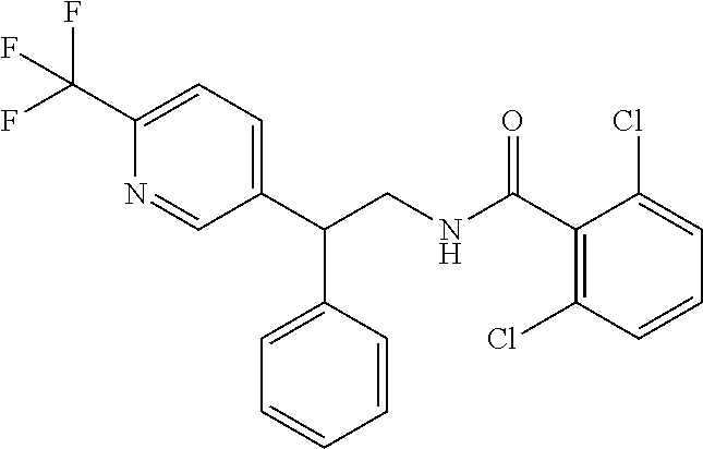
C1(C(NCC(C2=CC=C(C(F)(F)F)N=C2)C2=CC=CC=C2)=O)=C(Cl)C=CC=C1Cl
